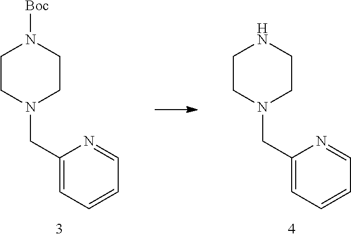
C1CN(CC2=CC=CC=N2)CCN1[Boc].C1CN(CC2=CC=CC=N2)CCN1
